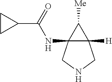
C12([H])C(NC(C3CC3)=O)(CNC1)C2[Me]
